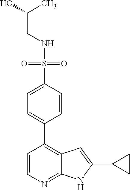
C(NS(=O)(=O)C1=CC=C(C2=C3C(=NC=C2)NC(C2CC2)=C3)C=C1)C(O)C
